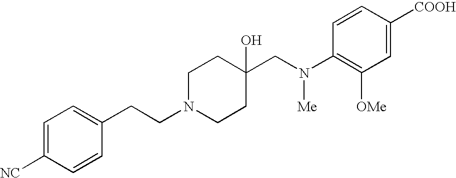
C1=C([NC])C=CC(CCN2CCC(CN(C3=C([OMe])C=C([COOH])C=C3)[Me])(O)CC2)=C1
